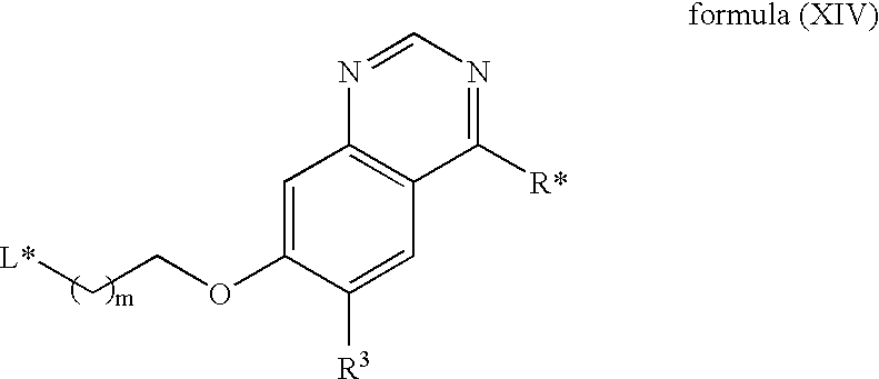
C1=C(OCC[L*])C([R3])=CC2=C1N=CN=C2[R*]
